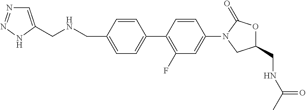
C1=C(CNCC2=CN=NN2)C=CC(C2=C(F)C=C(N3CC(CNC(=O)C)OC3=O)C=C2)=C1
